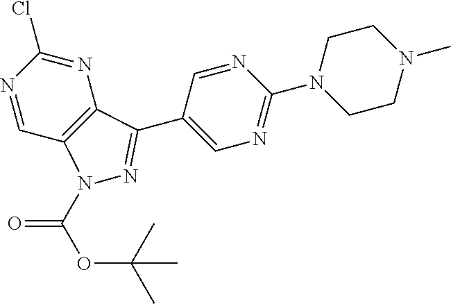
N1=CC2=C(N=C1Cl)C(C1=CN=C(N3CCN(C)CC3)N=C1)=NN2C(=O)OC(C)(C)C
